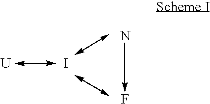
[U].I.N->F
